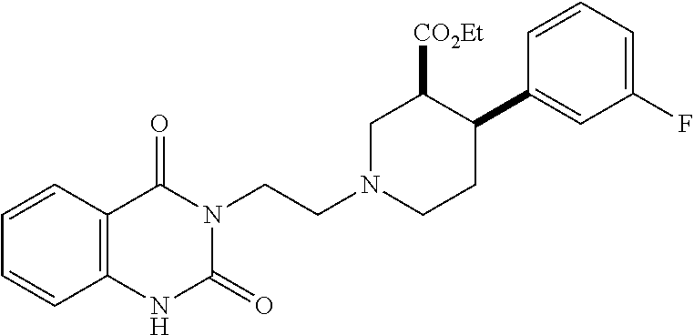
C12=C(C=CC=C1)C(=O)N(CCN1CC([CO2Et])C(C3=CC(F)=CC=C3)CC1)C(=O)N2
